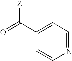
O=C(C1=CC=NC=C1)[Z]
